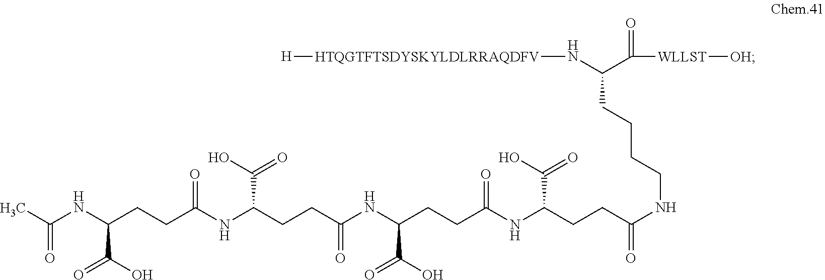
[H][HTQGTFTSDYSKYLDLRRAQDFV]NC(C([WLLST][OH])=O)CCCCNC(CCC(NC(CCC(NC(CCC(NC(CCC(NC(C)=O)C(O)=O)=O)C(O)=O)=O)C(O)=O)=O)C(O)=O)=O
